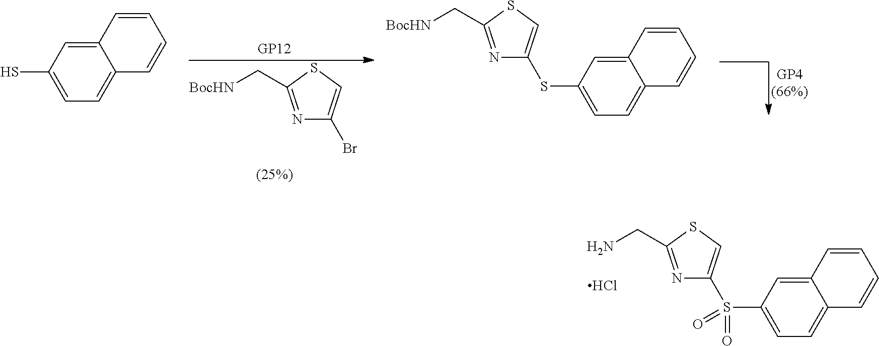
N1=C(C[BocHN])SC=C1Br.C12=CC=C(S)C=C1C=CC=C2.N1=C(C[BocHN])SC=C1SC1=CC=C2C(=C1)C=CC=C2.N1=C(CN)SC=C1S(C1=CC=C2C(=C1)C=CC=C2)(=O)=O.Cl
